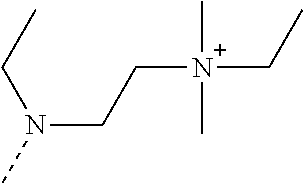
N(CC[N+](C)(CC)C)(C)CC
